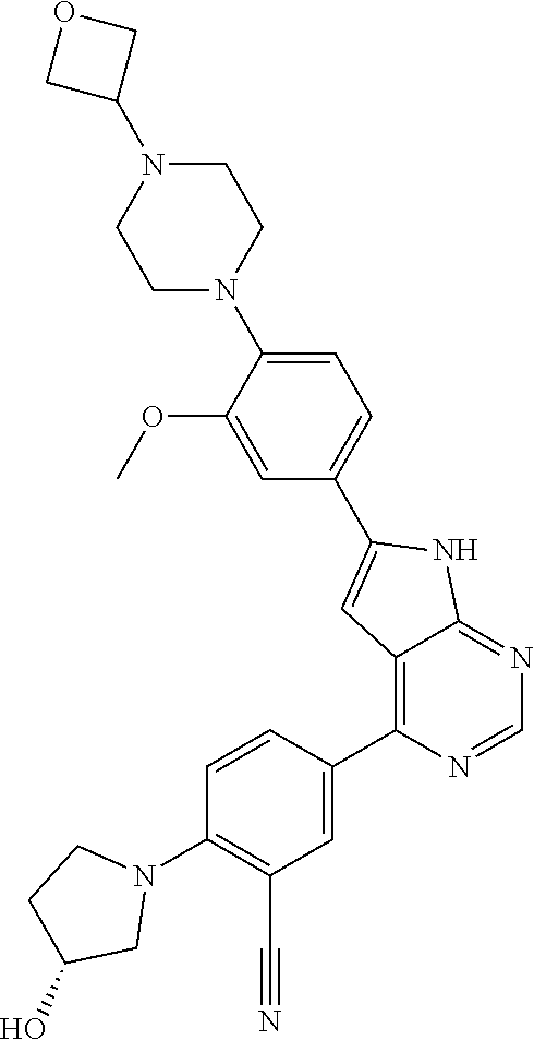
C1(C2=CC3=C(C4=CC(C#N)=C(N5CCC(O)C5)C=C4)N=CN=C3N2)=CC=C(N2CCN(C3COC3)CC2)C(OC)=C1
